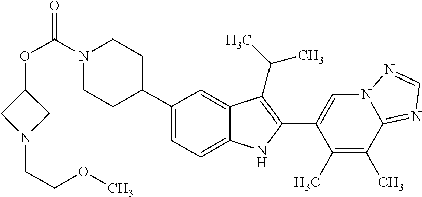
C(=O)(N1CCC(C2=CC=C3C(=C2)C(C(C)C)=C(C2=CN4C(=NC=N4)C(C)=C2C)N3)CC1)OC1CN(CCOC)C1
